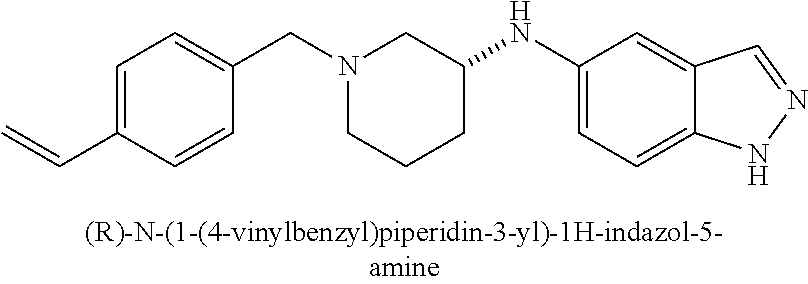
N1(CC2=CC=C(C=C)C=C2)CCCC(NC2=CC=C3C(=C2)C=NN3)C1
